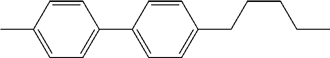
CC1=CC=C(C2=CC=C(CCCCC)C=C2)C=C1
